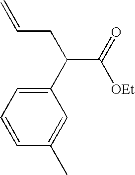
C1=CC=C(C(CC=C)C([OEt])=O)C=C1C
